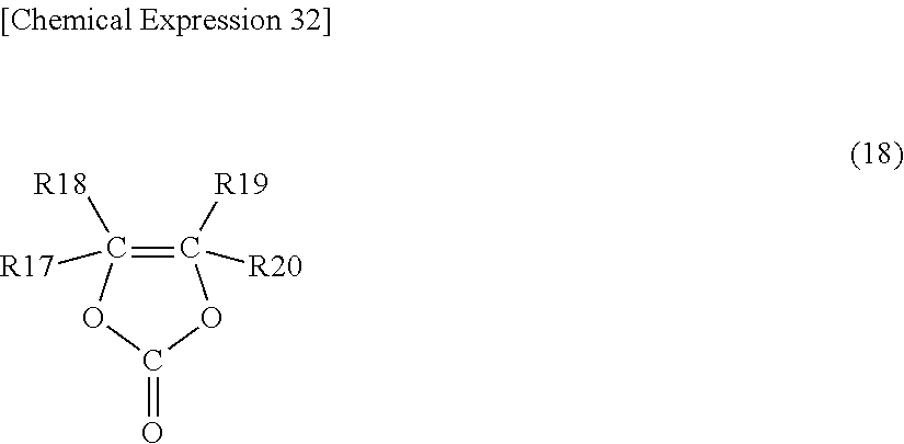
C1([R19])([R20])=C([R18])([R17])OC(=O)O1
